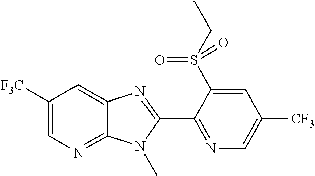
C1([F3C])=CN=C2C(=C1)N=C(C1=NC=C([CF3])C=C1S(CC)(=O)=O)N2C
